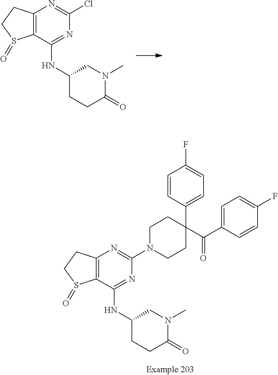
C12=C(C(NC3CCC(=O)N(C)C3)=NC(Cl)=N1)S(=O)CC2.C12=C(C(NC3CCC(=O)N(C)C3)=NC(N3CCC(C(C4=CC=C(F)C=C4)=O)(C4=CC=C(F)C=C4)CC3)=N1)S(=O)CC2
